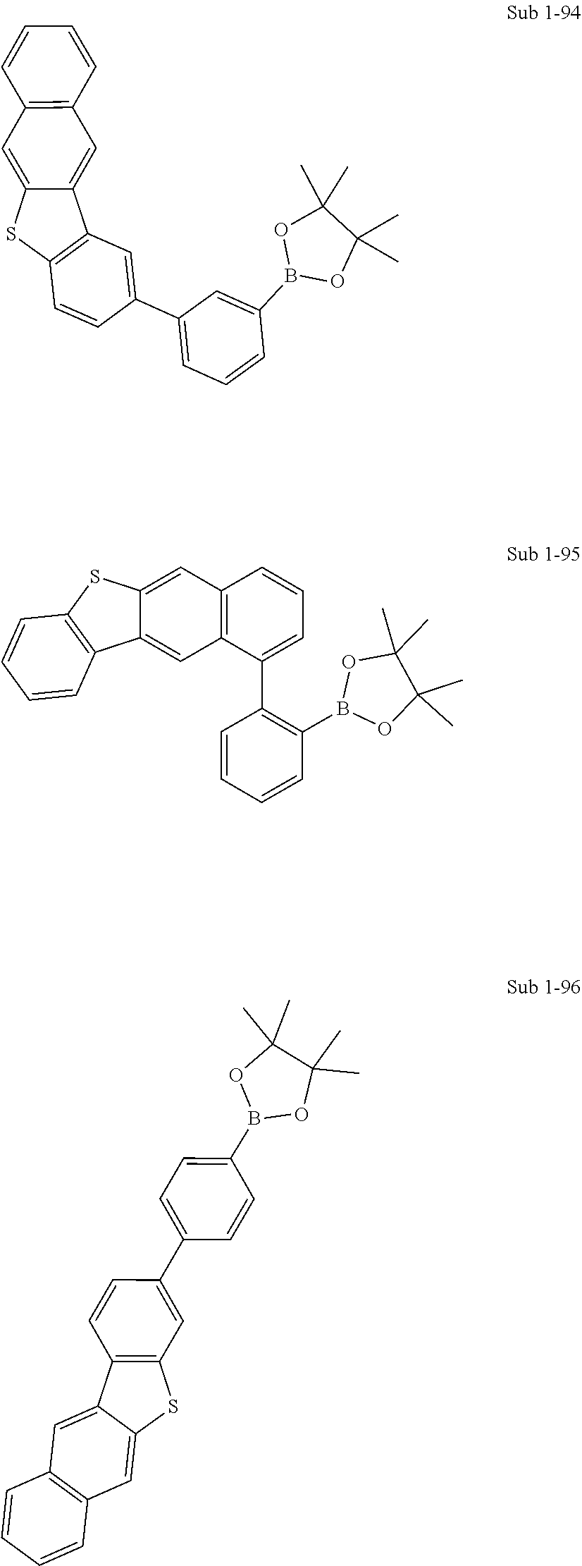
C1(C2=CC3=C(SC4=CC5=C(C=CC=C5)C=C43)C=C2)=CC=CC(B2OC(C)(C)C(C)(C)O2)=C1.C12=C(C(C3=C(B4OC(C)(C)C(C)(C)O4)C=CC=C3)=CC=C1)C=C1C(=C2)SC2=C1C=CC=C2.C1=C(C2=CC3=C(C4=CC5=C(C=C4S3)C=CC=C5)C=C2)C=CC(B2OC(C)(C)C(C)(C)O2)=C1
